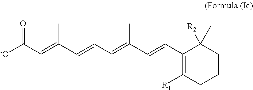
C(C=C(C=CC=C(C=CC1=C([R1])CCCC1([R2])C)C)C)([-O])=O
